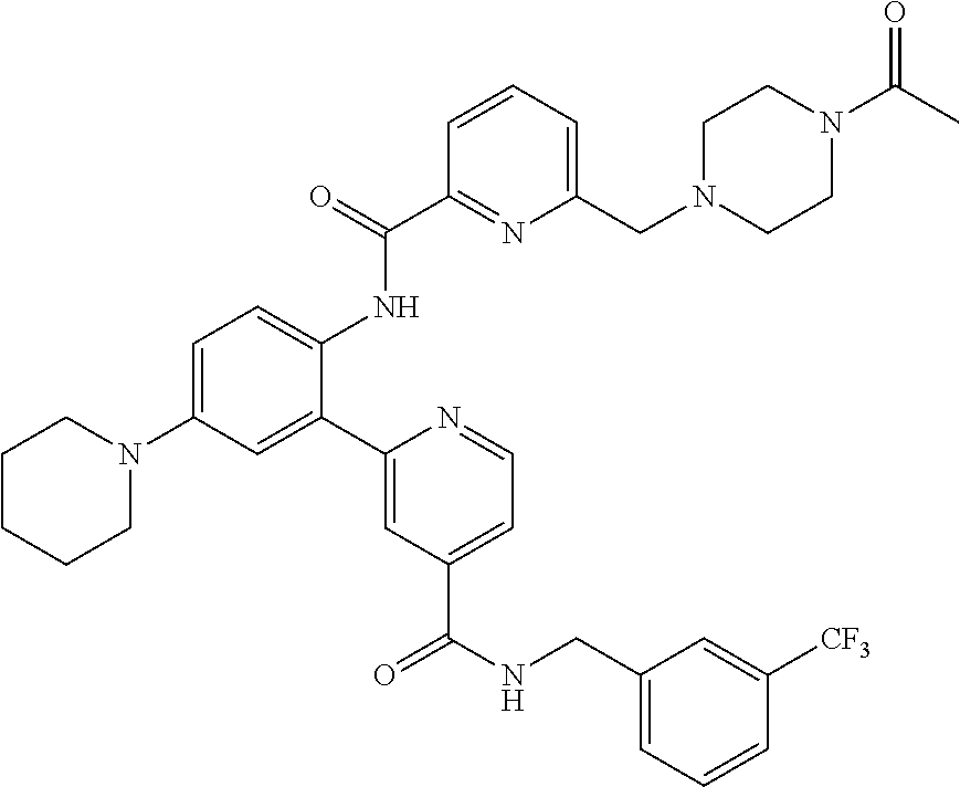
C1(C2=CC(N3CCCCC3)=CC=C2NC(C2=NC(CN3CCN(C(C)=O)CC3)=CC=C2)=O)=CC(C(NCC2=CC=CC([CF3])=C2)=O)=CC=N1
